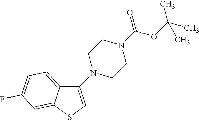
C12=CC=C(F)C=C1SC=C2N1CCN(C(OC(C)(C)C)=O)CC1
